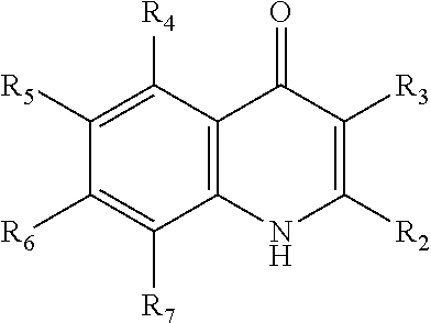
C1([R5])=C([R4])C2=C(C([R7])=C1[R6])NC([R2])=C([R3])C2=O
